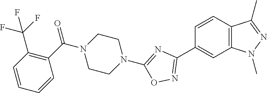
C1=CC2=C(C=C1C1=NOC(N3CCN(C(C4=C(C(F)(F)F)C=CC=C4)=O)CC3)=N1)N(C)N=C2C
